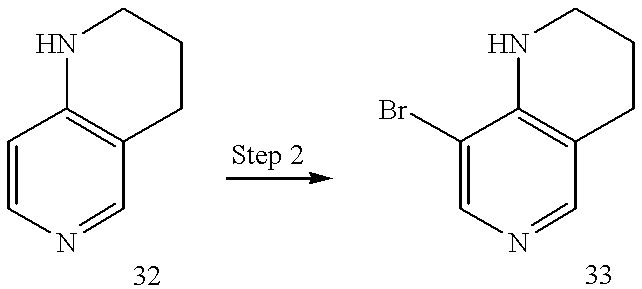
C1=CN=CC2=C1NCCC2.C1(Br)=CN=CC2=C1NCCC2
